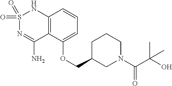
C12=C(C(OCC3CN(C(C(O)(C)C)=O)CCC3)=CC=C1)C(N)=NS(=O)(=O)N2
